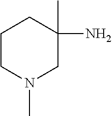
C1CN(C)CC(N)(C)C1
